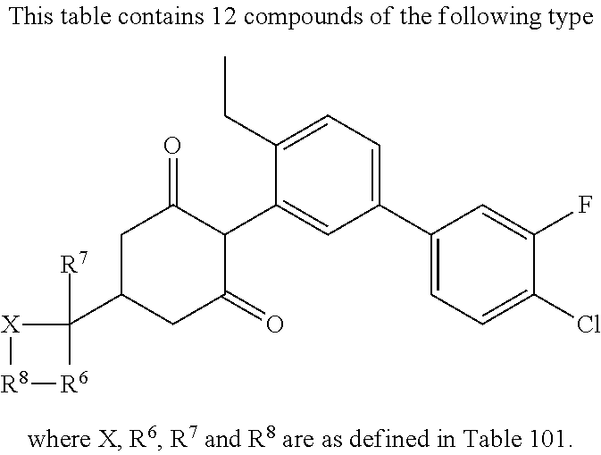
[R8]1[R6]C([R7])(C2CC(=O)C(C3=CC(C4=CC=C(Cl)C(F)=C4)=CC=C3CC)C(=O)C2)[X]1
